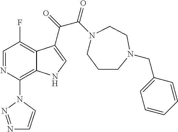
C1=NC(N2N=NC=C2)=C2C(=C1F)C(C(C(=O)N1CCCN(CC3=CC=CC=C3)CC1)=O)=CN2
